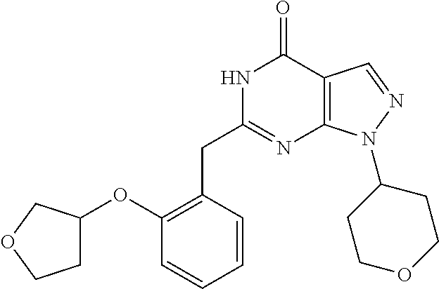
N1C(CC2=C(OC3CCOC3)C=CC=C2)=NC2=C(C1=O)C=NN2C1CCOCC1
